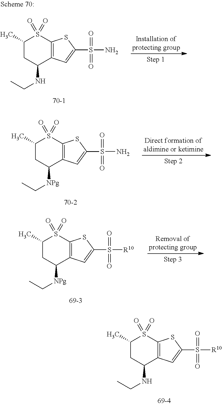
C1(C)CC(NCC)C2=C(S1(=O)=O)SC(S(=O)(=O)N)=C2.C1(C)CC([NPg]CC)C2=C(S1(=O)=O)SC(S(=O)(=O)N)=C2.C1(C)CC([NPg]CC)C2=C(S1(=O)=O)SC(S(=O)(=O)[R10])=C2.C1(C)CC(NCC)C2=C(S1(=O)=O)SC(S(=O)(=O)[R10])=C2
